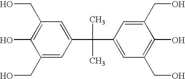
C1(CO)=C(O)C(CO)=CC(C(C)(C)C2=CC(CO)=C(O)C(CO)=C2)=C1
